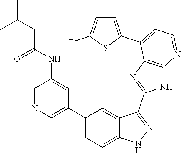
C1=NC=C(C2=CC=C3C(=C2)C(C2=NC4=C(N2)N=CC=C4C2=CC=C(F)S2)=NN3)C=C1NC(=O)CC(C)C
